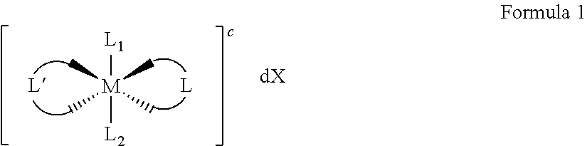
[L1][M]([L2])(C)(C)(C)C
